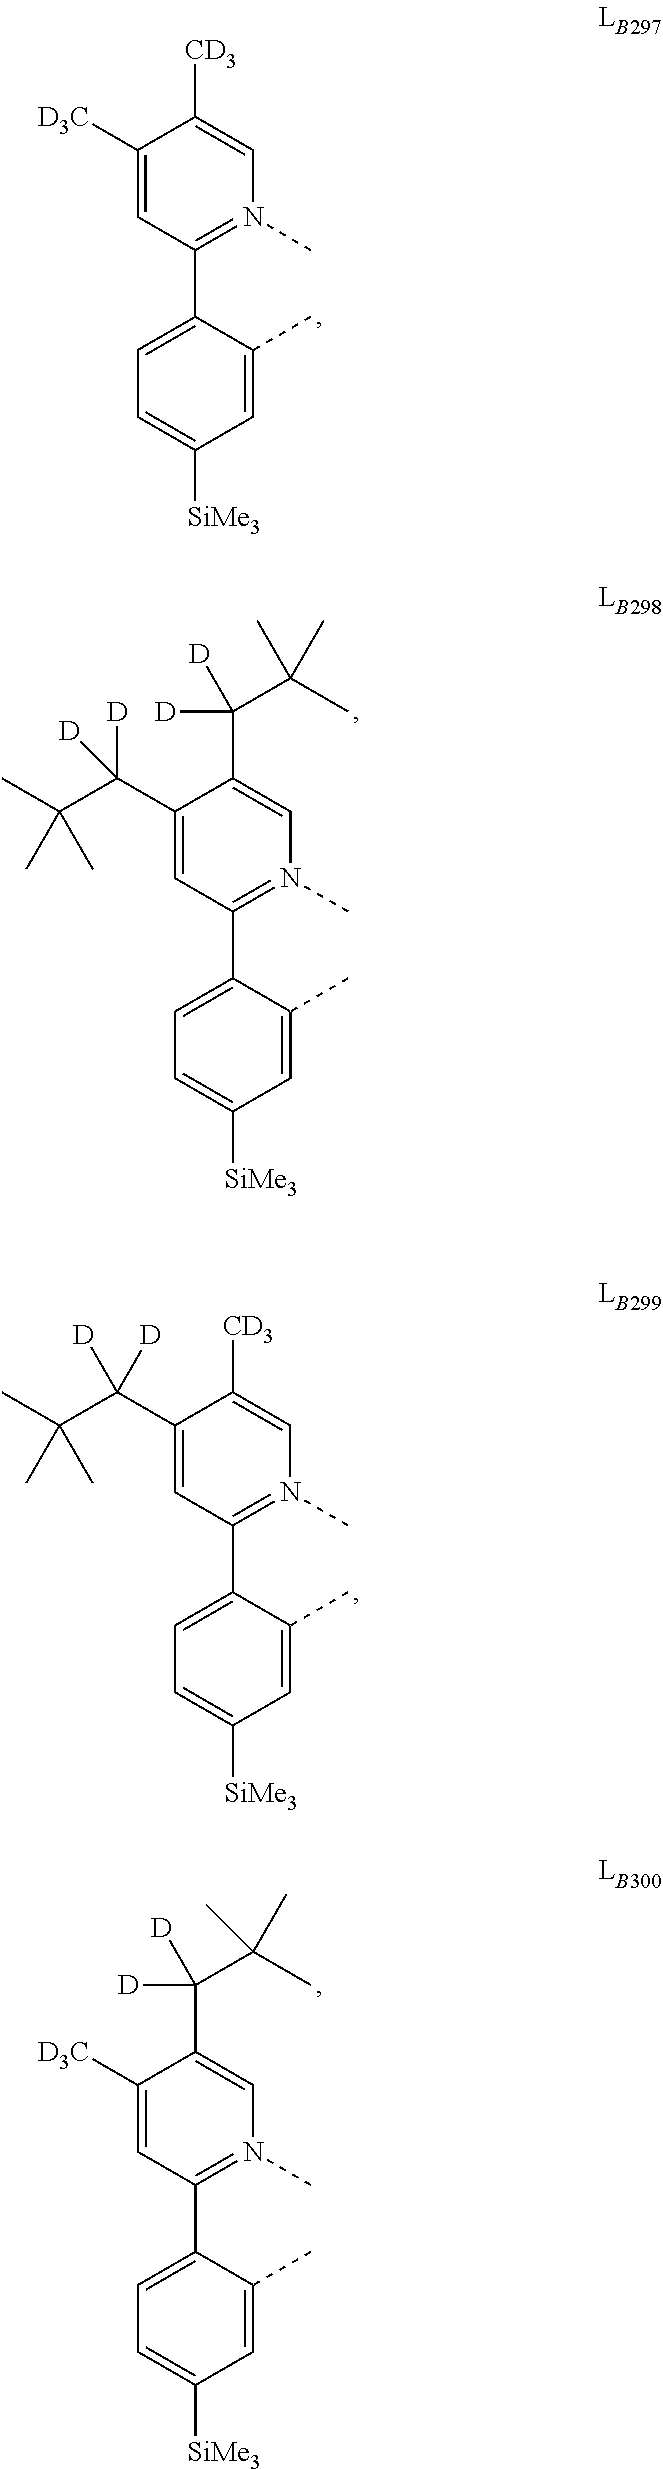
C1([D3C])=CC(C2=CC=C([SiMe3])C=C2C)=N(C)C=C1[CD3].C1(C(C(C)(C)C)([D])[D])=CC(C2=CC=C([SiMe3])C=C2C)=N(C)C=C1[CD3].C1(C(C(C)(C)C)([D])[D])=CC(C2=CC=C([SiMe3])C=C2C)=N(C)C=C1C(C(C)(C)C)([D])[D].C1([D3C])=CC(C2=CC=C([SiMe3])C=C2C)=N(C)C=C1C(C(C)(C)C)([D])[D]
